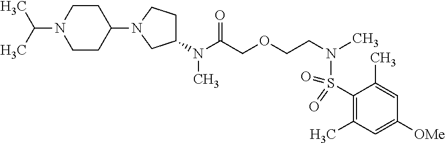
N(C(COCCN(S(C1=C(C)C=C([OMe])C=C1C)(=O)=O)C)=O)(C)C1CCN(C2CCN(C(C)C)CC2)C1
